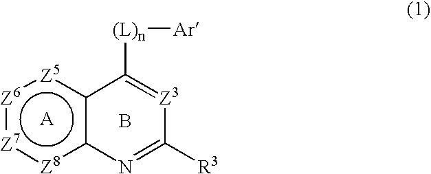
[Z6]1:[Z7]:[Z8]c2c([Z5]:1)C([(L)n][Ar])=[Z3]C([R3])=N2.B
